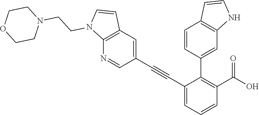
C1=C(C#CC2=CC3=C(N=C2)N(CCN2CCOCC2)C=C3)C(C2=CC3=C(C=C2)C=CN3)=C(C(O)=O)C=C1
